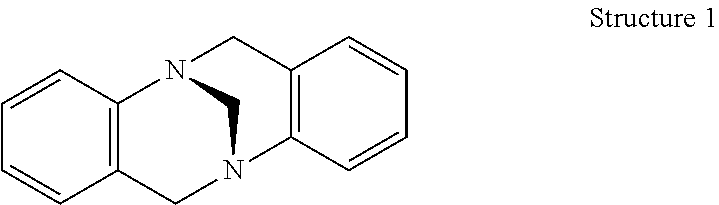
C1=CC2=C(C=C1)CN1CN2CC2=C1C=CC=C2
